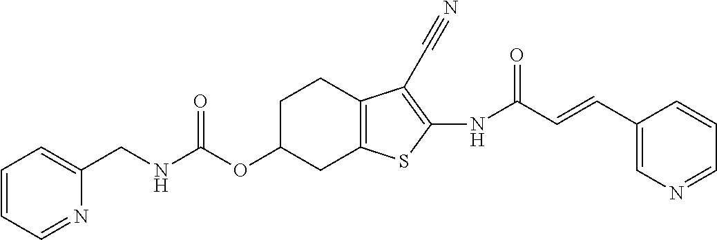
C(NC(OC1CC2=C(CC1)C(C#N)=C(NC(C=CC1=CN=CC=C1)=O)S2)=O)C1=CC=CC=N1
